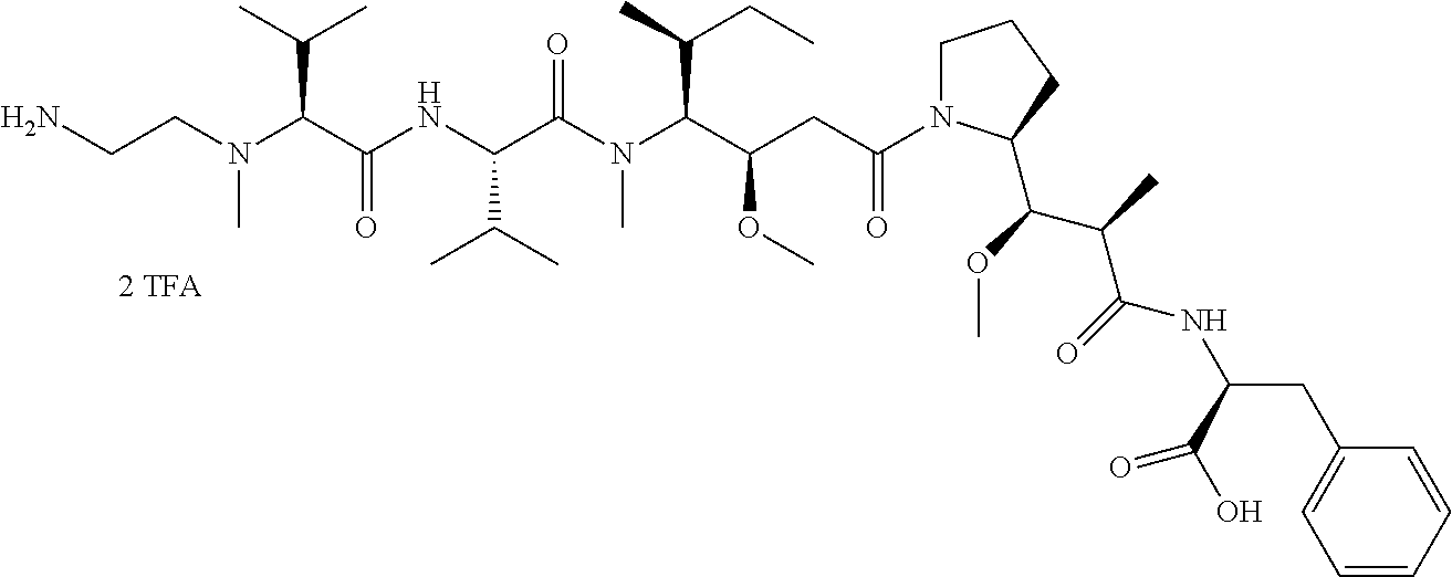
C(N(C(C(NC(C(N(C(C(OC)CC(=O)N1CCCC1C(C(C(NC(CC1=CC=CC=C1)C(=O)O)=O)C)OC)C(CC)C)C)=O)C(C)C)=O)C(C)C)C)CN
